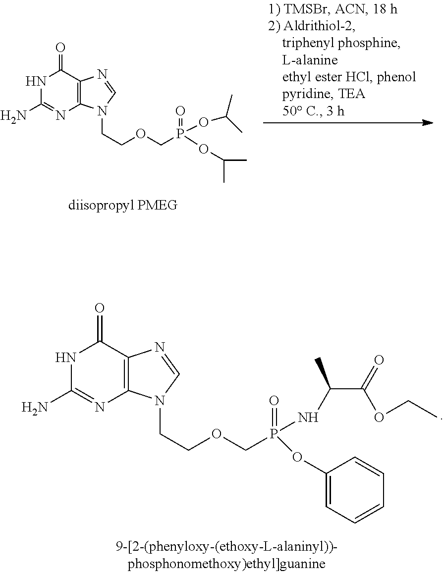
N1C(N)=NC2=C(C1=O)N=CN2CCOCP(=O)(OC(C)C)OC(C)C.N1C(N)=NC2=C(C1=O)N=CN2CCOCP(=O)(NC(C(OCC)=O)C)OC1=CC=CC=C1
